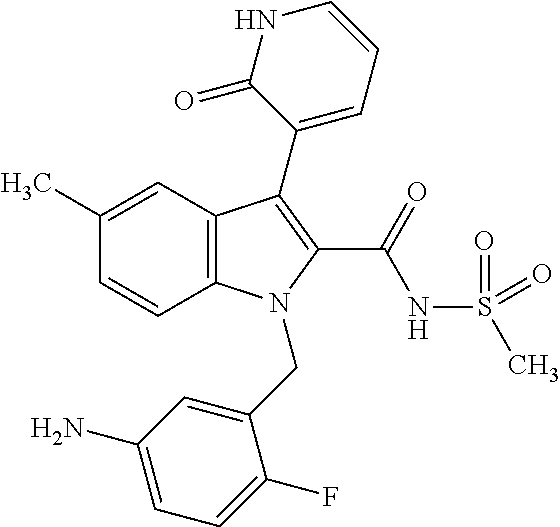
C1(C)=CC2=C(C=C1)N(CC1=CC(N)=CC=C1F)C(C(=O)NS(C)(=O)=O)=C2C1=CC=CNC1=O
